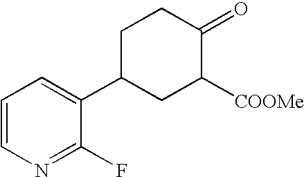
C1=CN=C(F)C(C2CC([COOMe])C(=O)CC2)=C1
